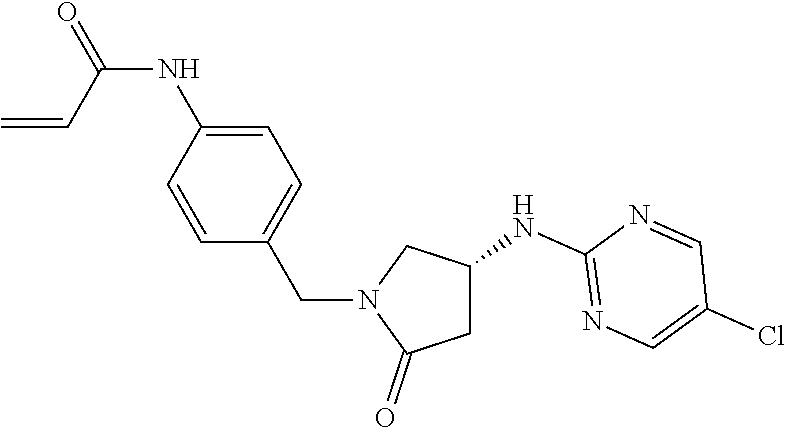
C1C(NC2=NC=C(Cl)C=N2)CN(CC2=CC=C(NC(=O)C=C)C=C2)C1=O
